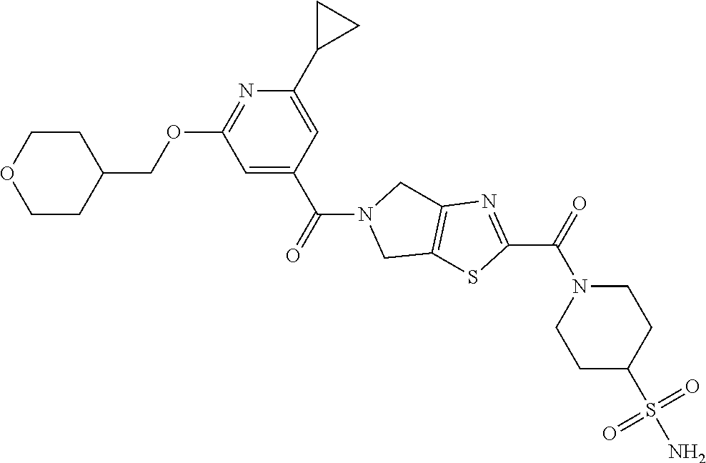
C1CC(COC2=NC(C3CC3)=CC(C(=O)N3CC4=C(SC(C(N5CCC(S(N)(=O)=O)CC5)=O)=N4)C3)=C2)CCO1
